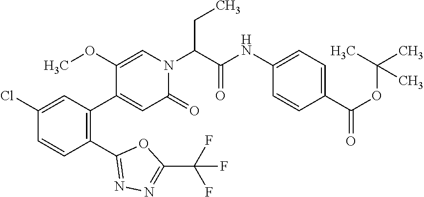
C1(Cl)=CC(C2=CC(=O)N(C(C(NC3=CC=C(C(OC(C)(C)C)=O)C=C3)=O)CC)C=C2OC)=C(C2=NN=C(C(F)(F)F)O2)C=C1
